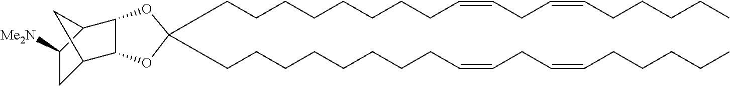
C1([Me2N])CC2C3OC(CCCCCCCCC=CCC=CCCCCC)(CCCCCCCCC=CCC=CCCCCC)OC3C1C2
